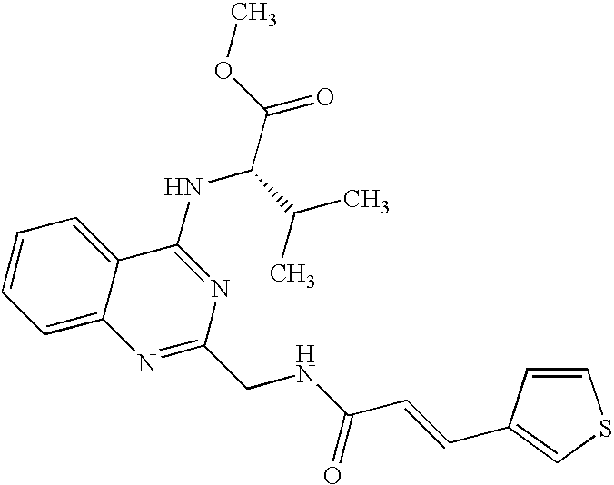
C1=CC=C2C(=C1)C(NC(C(C)C)C(=O)OC)=NC(CNC(=O)C=CC1=CSC=C1)=N2
